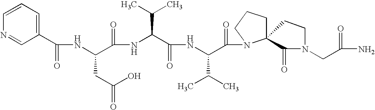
N(C(C(=O)NC(C(=O)NC(C(=O)N1C2(CCC1)CCN(CC(N)=O)C2=O)C(C)C)C(C)C)CC(=O)O)C(=O)C1=CC=CN=C1
